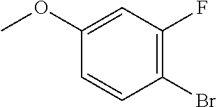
C1=CC(Br)=C(F)C=C1OC
